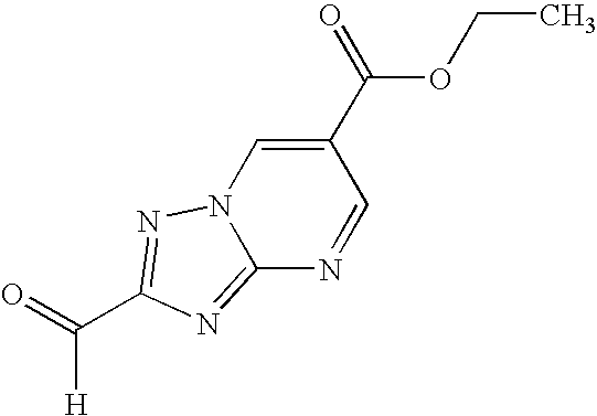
C(C1=NN2C(=N1)N=CC(C(OCC)=O)=C2)(=O)[H]
